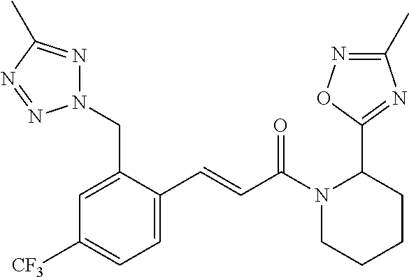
C1(C=CC(N2CCCCC2C2=NC(C)=NO2)=O)=CC=C([CF3])C=C1CN1N=C(C)N=N1
